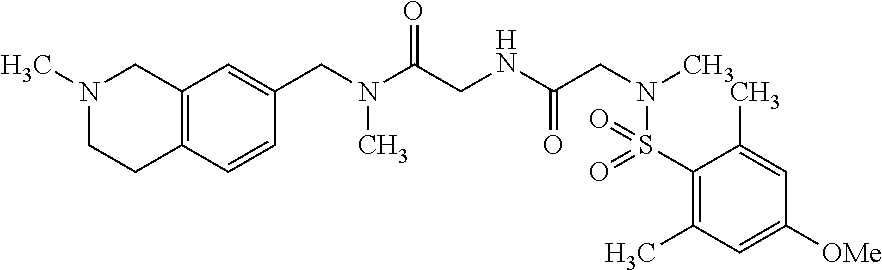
C(C1=CC2=C(C=C1)CCN(C)C2)N(C(CNC(CN(C)S(C1=C(C)C=C([OMe])C=C1C)(=O)=O)=O)=O)C
